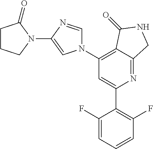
C1(N2C=NC(N3C(=O)CCC3)=C2)=C2C(=NC(C3=C(F)C=CC=C3F)=C1)CNC2=O
